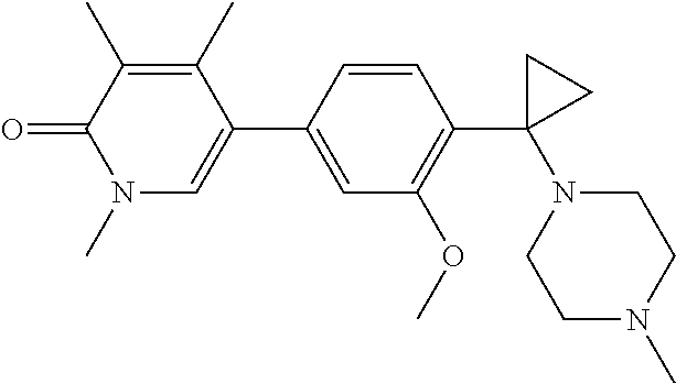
C1=C(C2=CN(C)C(=O)C(C)=C2C)C=CC(C2(N3CCN(C)CC3)CC2)=C1OC
